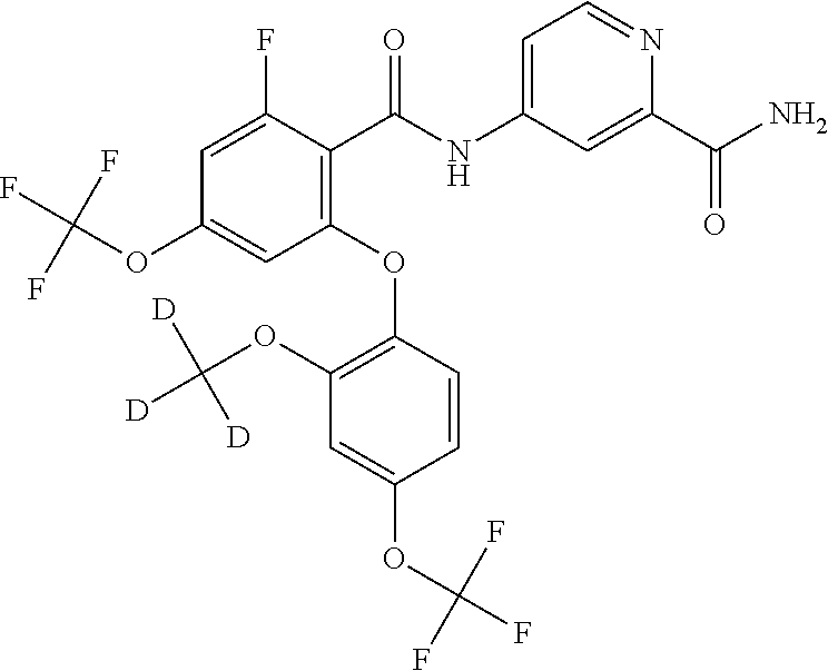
C1=C(F)C(C(NC2=CC=NC(C(=O)N)=C2)=O)=C(OC2=C(OC([D])([D])[D])C=C(OC(F)(F)F)C=C2)C=C1OC(F)(F)F
